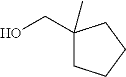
C1(CO)(C)CCCC1
